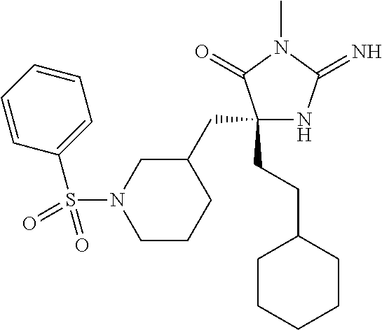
C1(CC2CN(S(C3=CC=CC=C3)(=O)=O)CCC2)(CCC2CCCCC2)NC(=N)N(C)C1=O
